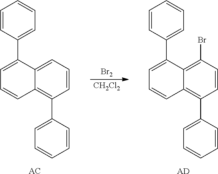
[AD].C1=CC(C2=CC=CC=C2)=C2C(=C1Br)C(C1=CC=CC=C1)=CC=C2.[AC].C1=CC(C2=CC=CC=C2)=C2C(=C1)C(C1=CC=CC=C1)=CC=C2.[CH2Cl2].[Br2]
